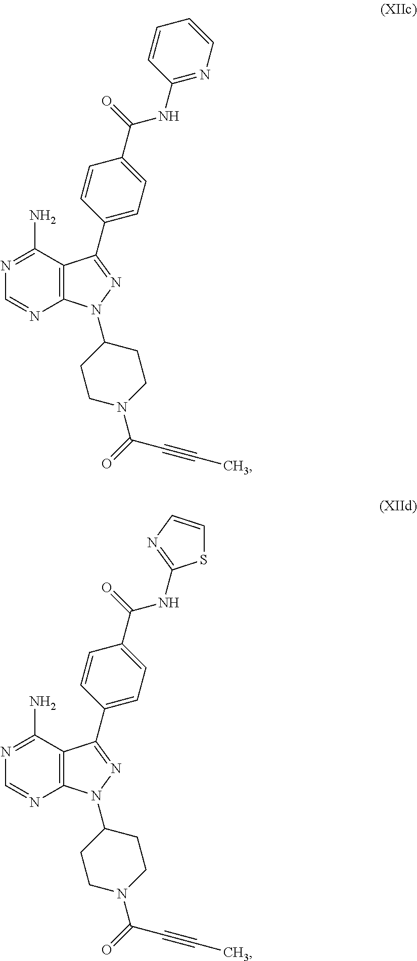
N1=C(N)C2=C(N=C1)N(C1CCN(C(=O)C#CC)CC1)N=C2C1=CC=C(C(=O)NC2=NC=CC=C2)C=C1.N1=C(N)C2=C(N=C1)N(C1CCN(C(=O)C#CC)CC1)N=C2C1=CC=C(C(=O)NC2=NC=CS2)C=C1
